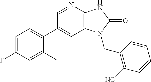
C1(C2=CC=C(F)C=C2C)=CC2=C(N=C1)NC(=O)N2CC1=C([NC])C=CC=C1
